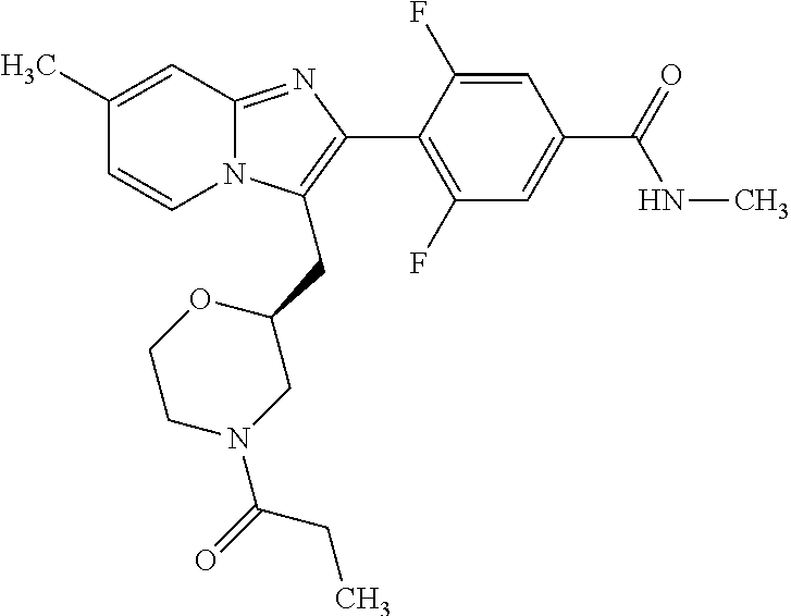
C1(C)=CC2=NC(C3=C(F)C=C(C(NC)=O)C=C3F)=C(CC3CN(C(=O)CC)CCO3)N2C=C1
